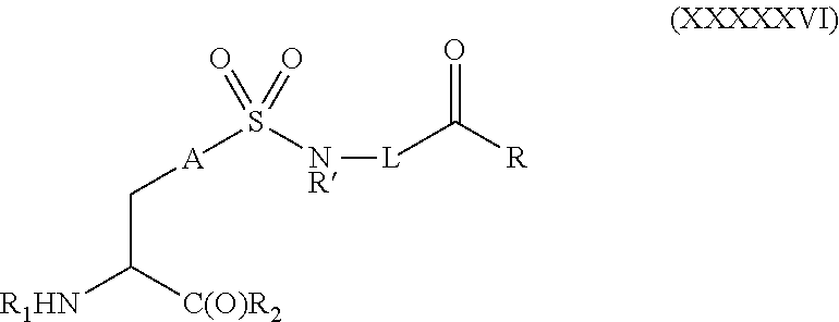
S([NR][L]C([R])=O)(=O)([A]CC([C(O)R2])[R1HN])=O
